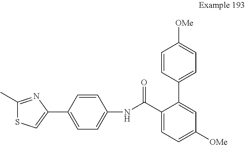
C1(C)=NC(C2=CC=C(NC(=O)C3=CC=C([OMe])C=C3C3=CC=C([OMe])C=C3)C=C2)=CS1
